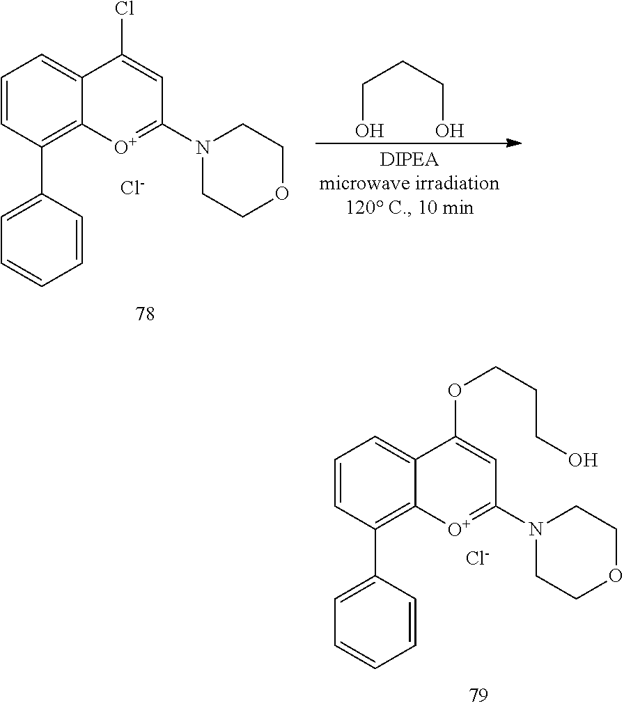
C1=CC(C2=C3C(=CC=C2)C(Cl)=CC(N2CCOCC2)=[O+]3)=CC=C1.[Cl-].C(O)CCO.C1=CC(C2=C3C(=CC=C2)C(OCCCO)=CC(N2CCOCC2)=[O+]3)=CC=C1.[Cl-]
